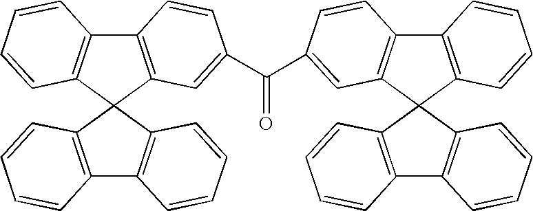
C12=C(C3(C4=C1C=CC=C4)C1=C(C4=C3C=CC=C4)C=CC=C1)C=C(C(=O)C1=CC3=C(C4=C(C35C3=C(C6=C5C=CC=C6)C=CC=C3)C=CC=C4)C=C1)C=C2
